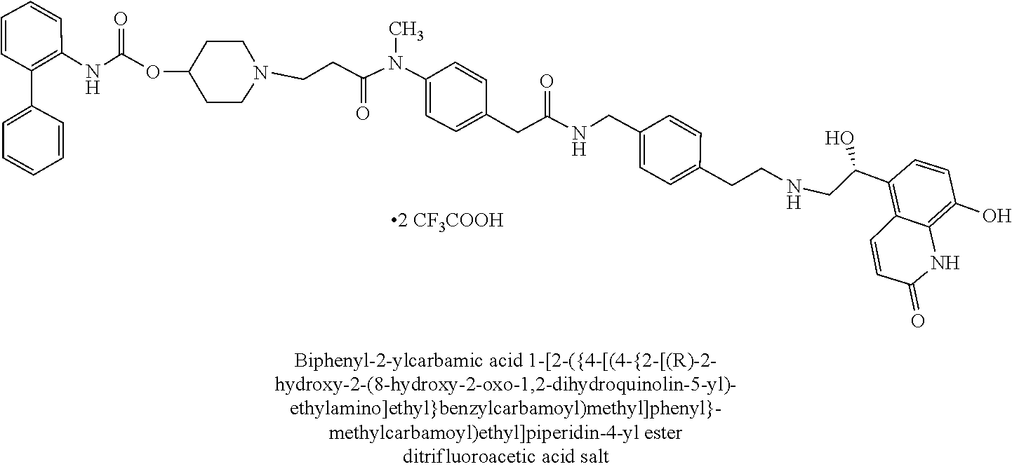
C1(C(CNCCC2=CC=C(CNC(CC3=CC=C(N(C)C(CCN4CCC(OC(=O)NC5=C(C6=CC=CC=C6)C=CC=C5)CC4)=O)C=C3)=O)C=C2)O)=C2C=CC(=O)NC2=C(O)C=C1
